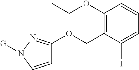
C1(OCC)=C(COC2=NN([G])C=C2)C(I)=CC=C1
